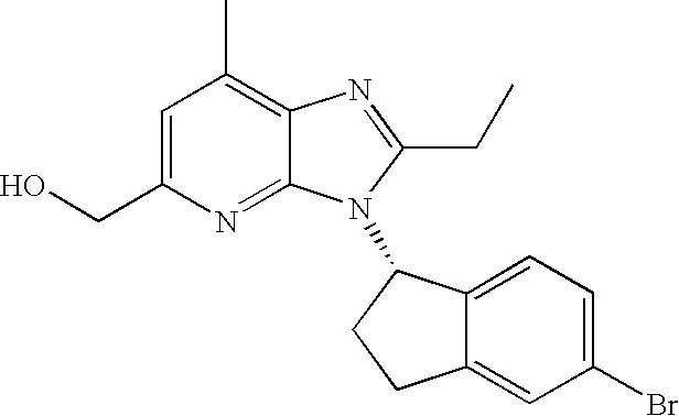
C1=C(CO)N=C2C(=C1C)N=C(CC)N2C1C2=CC=C(Br)C=C2CC1
